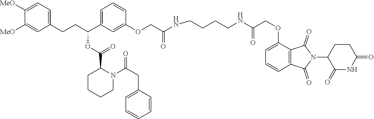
C(CNC(COC1=CC=CC2=C1C(=O)N(C1C(=O)NC(=O)CC1)C2=O)=O)CCNC(COC1=CC(C(CCC2=CC=C([MeO])C([MeO])=C2)OC(C2CCCCN2C(CC2=CC=CC=C2)=O)=O)=CC=C1)=O
